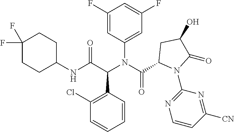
C1(F)=CC(N(C(C2N(C3=NC=CC([CN])=N3)C(=O)C(O)C2)=O)C(C(NC2CCC(F)(F)CC2)=O)C2=C(Cl)C=CC=C2)=CC(F)=C1
